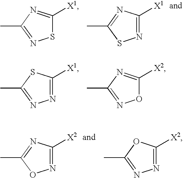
S1C([X1])=NC(C)=N1.N1=C([X1])N=C(C)S1.N1=C([X1])SC(C)=N1.O1C([X2])=NC(C)=N1.N1=C([X2])N=C(C)O1.N1=C([X2])OC(C)=N1
